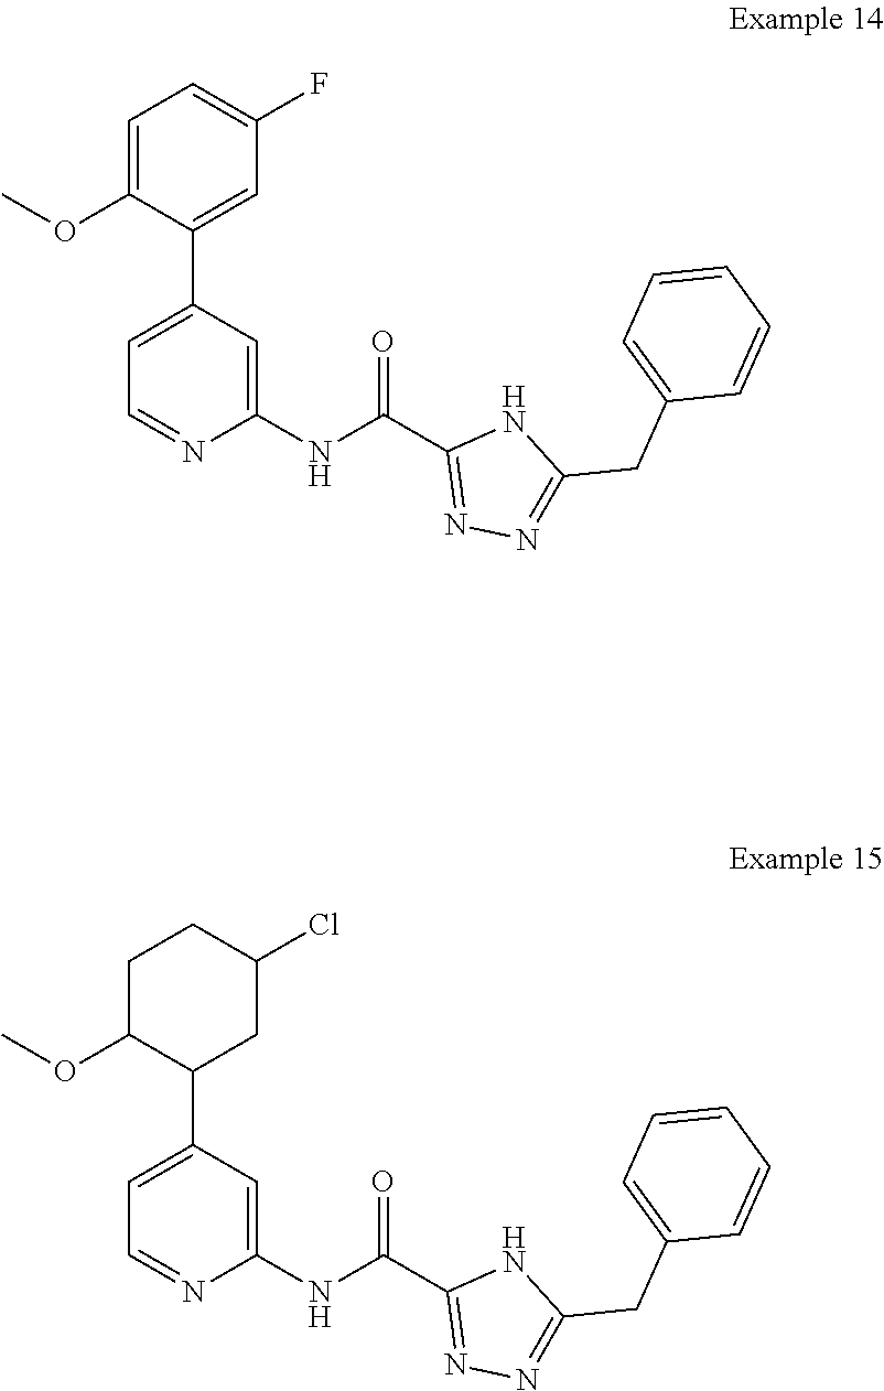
C1=C(C2=CC(F)=CC=C2OC)C=C(NC(C2=NN=C(CC3=CC=CC=C3)N2)=O)N=C1.C1=C(C2CC(Cl)CCC2OC)C=C(NC(C2=NN=C(CC3=CC=CC=C3)N2)=O)N=C1
